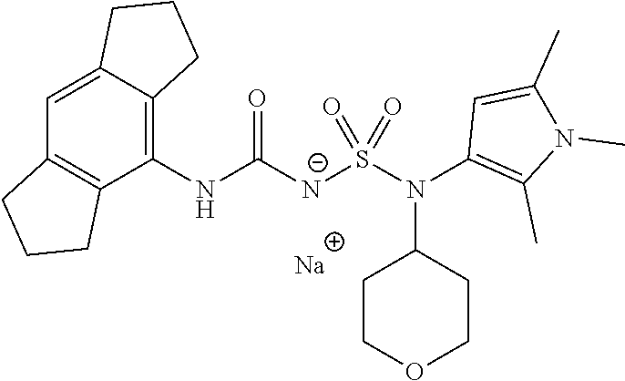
[Na].C1(NC([N-]S(N(C2=C(C)N(C)C(C)=C2)C2CCOCC2)(=O)=O)=O)=C2C(=CC3=C1CCC3)CCC2
